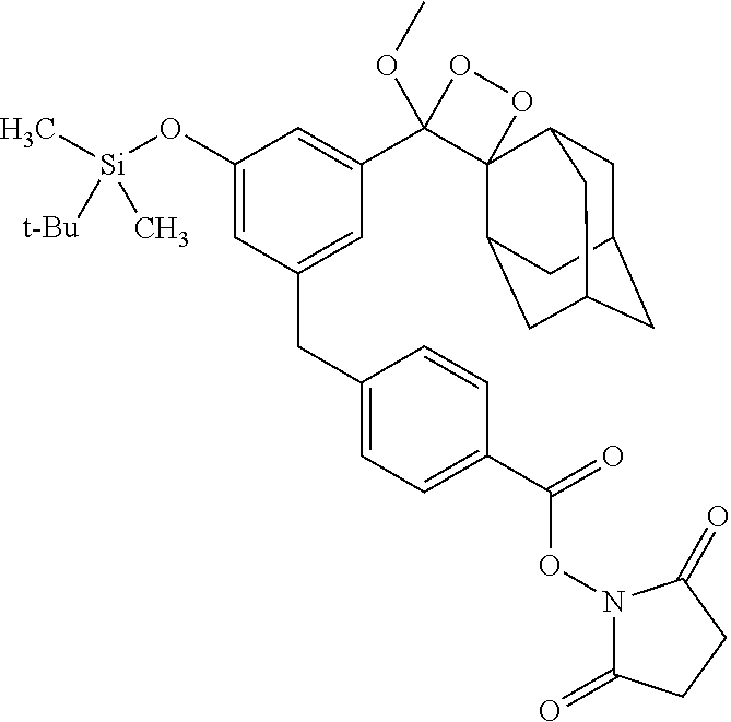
C1(O[Si](C)(C)[t-Bu])=CC(CC2=CC=C(C(=O)ON3C(=O)CCC3=O)C=C2)=CC(C2(OC)C3(C4CC5CC(CC3C5)C4)OO2)=C1
